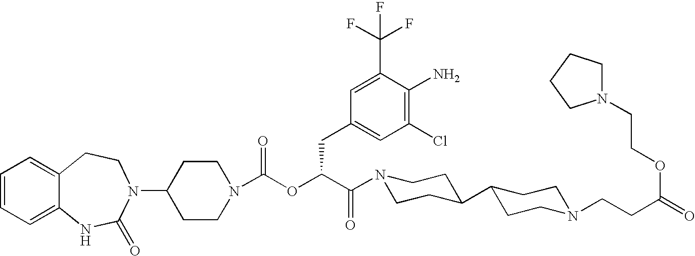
C1=CC=C2C(=C1)CCN(C1CCN(C(OC(C(N3CCC(C4CCN(CCC(=O)OCCN5CCCC5)CC4)CC3)=O)CC3=CC(Cl)=C(N)C(C(F)(F)F)=C3)=O)CC1)C(=O)N2
